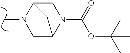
C1C2N(C(=O)OC(C)(C)C)CC(C2)N1C
